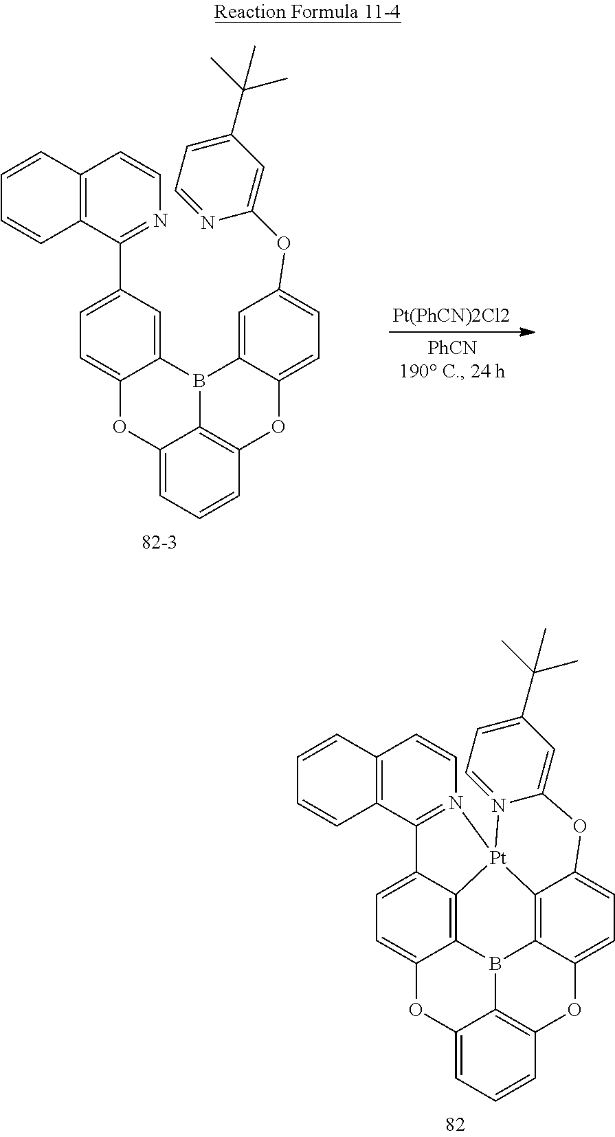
O1C2=CC=CC3=C2B(C2=CC(C4=NC=CC5=C4C=CC=C5)=CC=C12)C1=CC(OC2=CC(C(C)(C)C)=CC=N2)=CC=C1O3.O1C2=CC=CC3=C2B2C4=C5C(=CC=C14)C1=N(C=CC4=C1C=CC=C4)[Pt]51C4=C2C(=CC=C4OC2=CC(C(C)(C)C)=CC=N21)O3
